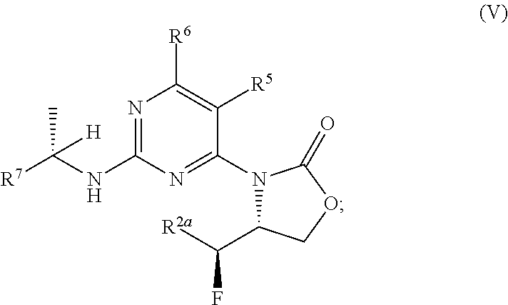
N1=C(NC(C)([R7])[H])N=C(N2C(C([R2a])F)COC2=O)C([R5])=C1[R6]
